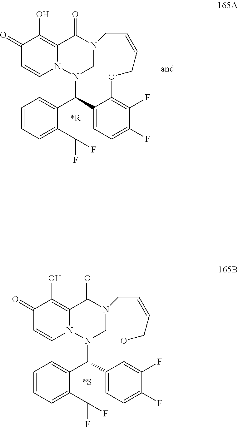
C1=CC=C(C(F)F)C(C2C3=CC=C(F)C(F)=C3OCC=CCN3CN2N2C(=C(O)C(=O)C=C2)C3=O)=C1.C1=CC=C(C(F)F)C(C2C3=CC=C(F)C(F)=C3OCC=CCN3CN2N2C(=C(O)C(=O)C=C2)C3=O)=C1
